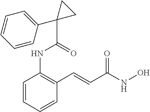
C1=CC=CC(C=CC(NO)=O)=C1NC(C1(C2=CC=CC=C2)CC1)=O
